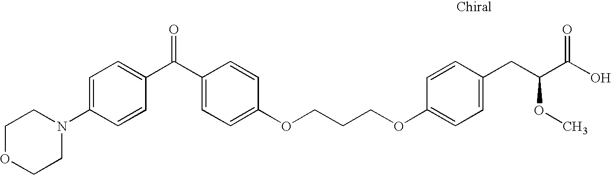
O(C1=CC=C(CC(C(O)=O)OC)C=C1)CCCOC1=CC=C(C(C2=CC=C(N3CCOCC3)C=C2)=O)C=C1
